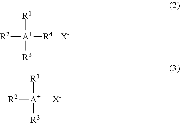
[R2][A+]([R1])([R3])[R4].[X-].[R2][A+]([R1])[R3].[X-]
